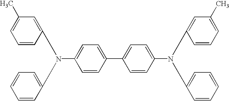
N(C1=CC=C(C2=CC=C(N(C3=CC(C)=CC=C3)C3=CC=CC=C3)C=C2)C=C1)(C1=CC=CC=C1)C1=CC(C)=CC=C1
